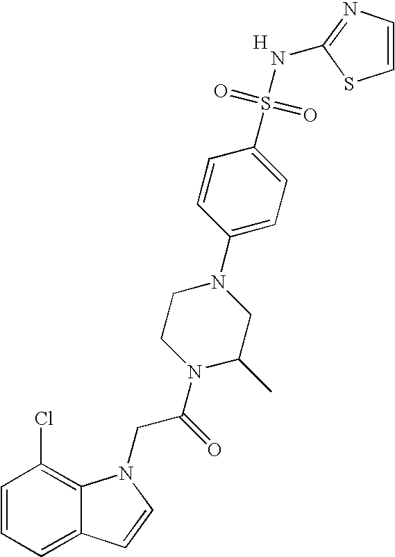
C1=CC=C2C(=C1Cl)N(CC(N1C(C)CN(C3=CC=C(S(=O)(=O)NC4=NC=CS4)C=C3)CC1)=O)C=C2.[H]
